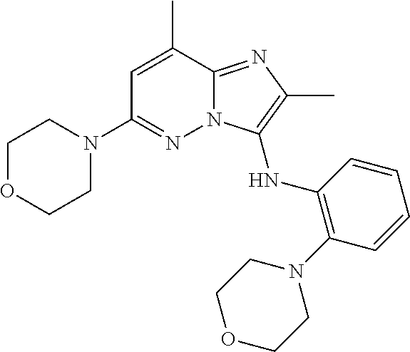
C1OCCN(C2=NN3C(=NC(C)=C3NC3=C(N4CCOCC4)C=CC=C3)C(C)=C2)C1
